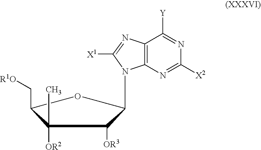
C(C1OC(N2C3=C(N=C2[X1])C([Y])=NC([X2])=N3)C([OR3])C1([OR2])C)[R1O]
